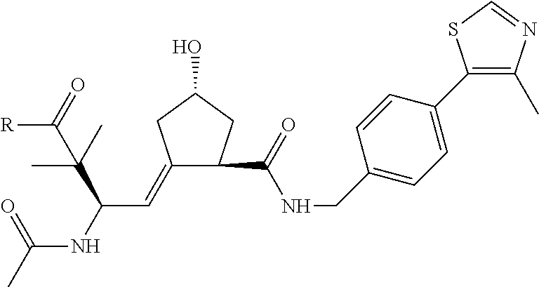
C1(=CC(NC(C)=O)C(C)(C)C(=O)[R])CC(O)CC1C(NCC1=CC=C(C2=C(C)N=CS2)C=C1)=O
